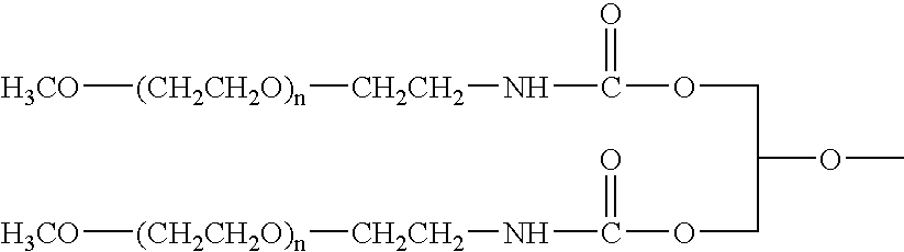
[H3CO][(CH2CH2O)n][CH2CH2]NC(=O)OCC(OC)COC(N[CH2CH2][(CH2CH2O)n][H3CO])=O
